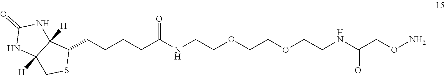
C1(CCCCC(NCCOCCOCCNC(CON)=O)=O)C2([H])C([H])(CS1)NC(=O)N2
